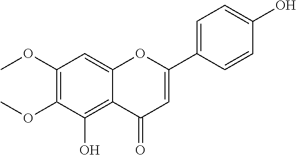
C1(OC)=C(OC)C(O)=C2C(=C1)OC(C1=CC=C(O)C=C1)=CC2=O
